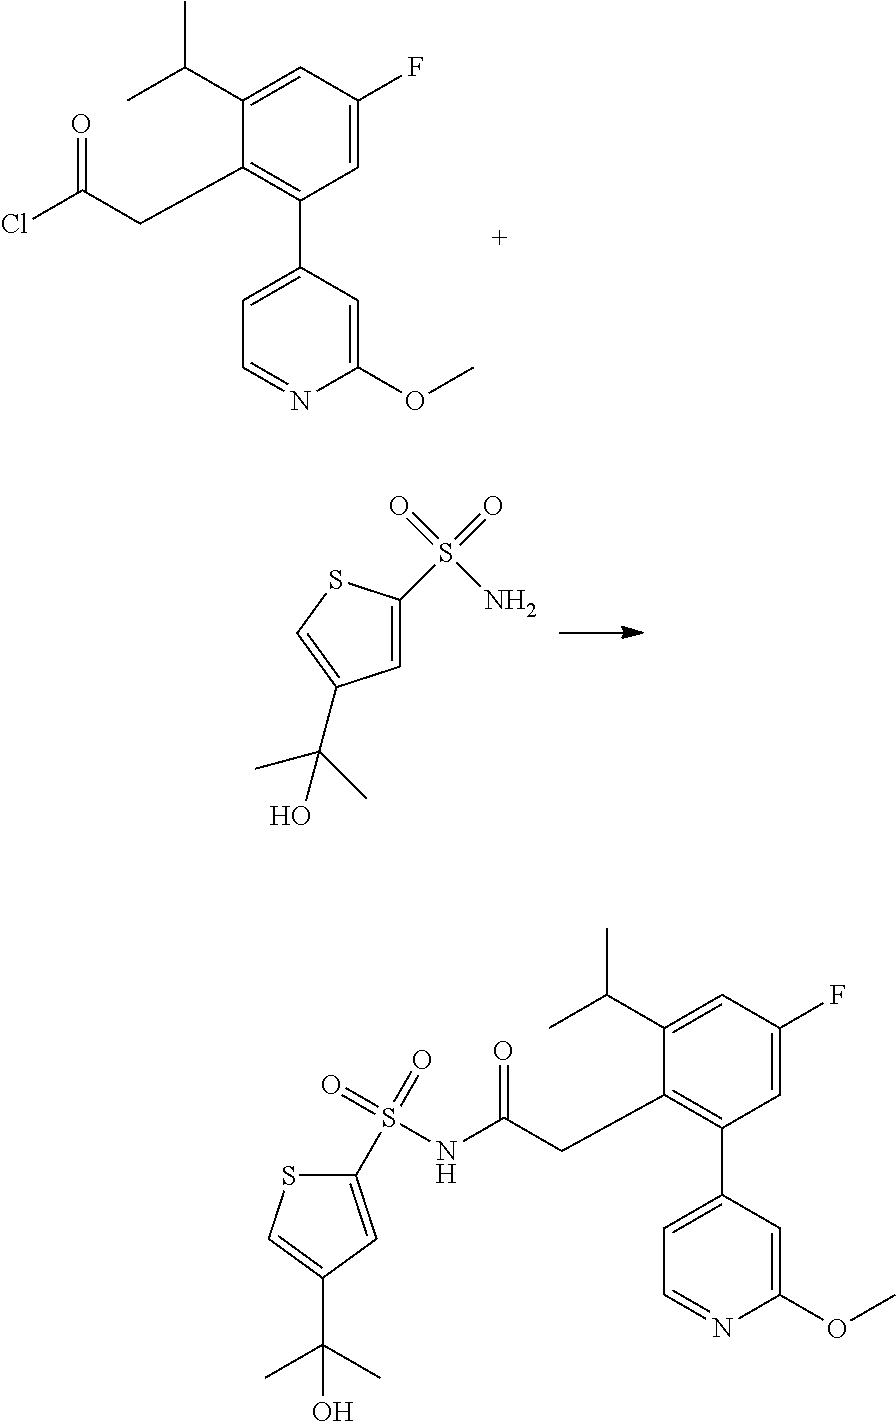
C1=C(F)C=C(C(C)C)C(CC(=O)Cl)=C1C1=CC=NC(OC)=C1.C1(S(=O)(=O)N)=CC(C(C)(C)O)=CS1.C1=C(F)C=C(C(C)C)C(CC(=O)NS(=O)(=O)C2=CC(C(C)(C)O)=CS2)=C1C1=CC=NC(OC)=C1
